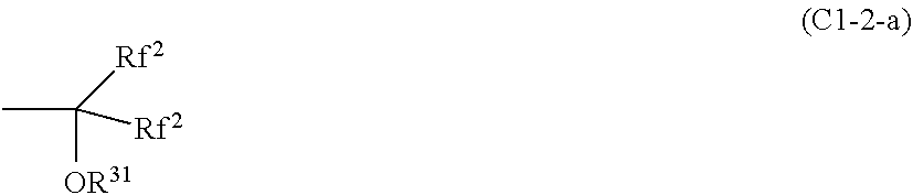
CC([OR31])([Rf2])[Rf2]
